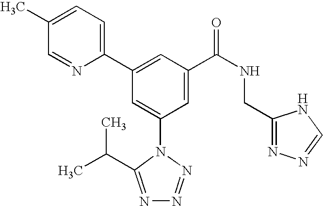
C1(C2=CC(C(NCC3=NN=CN3)=O)=CC(N3C(C(C)C)=NN=N3)=C2)=CC=C(C)C=N1
